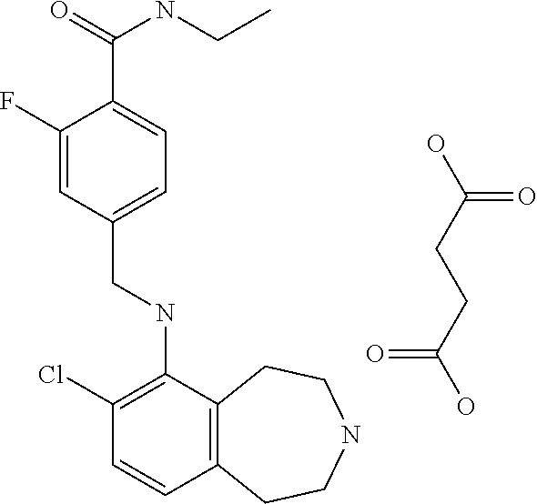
OC(=O)CCC(=O)O.C12=C(C(NCC3=CC=C(C(=O)NCC)C(F)=C3)=C(Cl)C=C1)CCNCC2
